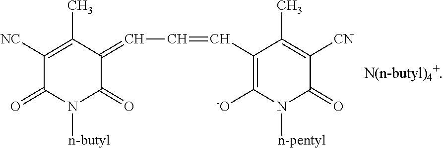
C1([NC])=C(C)C(=CC=CC2=C([-O])N([n-pentyl])C(=O)C([CN])=C2C)C(=O)N([n-butyl])C1=O
